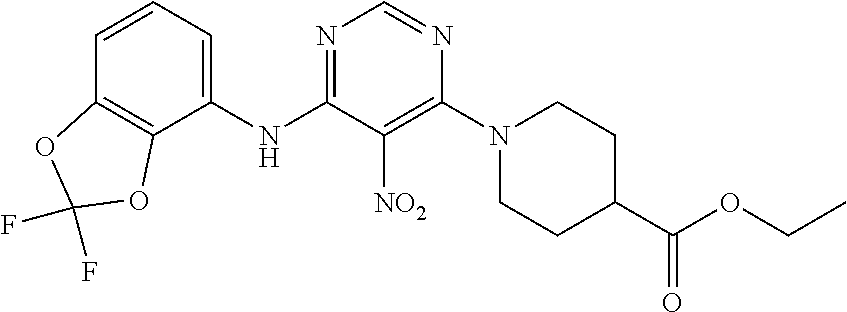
N1=C(NC2=CC=CC3=C2OC(F)(F)O3)C([NO2])=C(N2CCC(C(OCC)=O)CC2)N=C1
